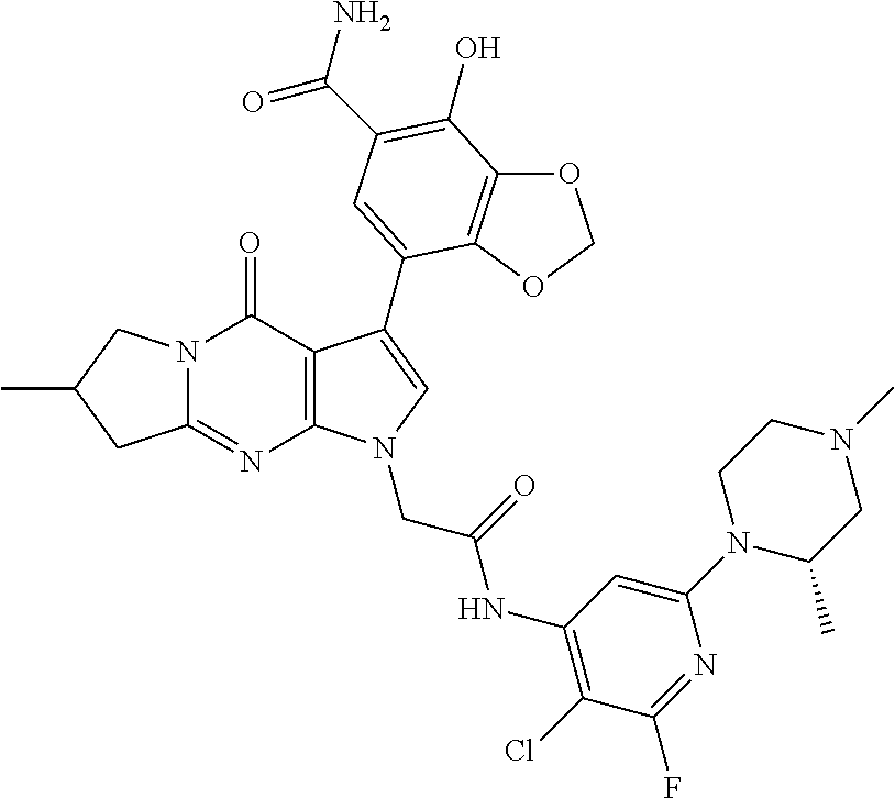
C12=NC3=C(C(=O)N1CC(C)C2)C(C1=CC(C(N)=O)=C(O)C2=C1OCO2)=CN3CC(=O)NC1=C(Cl)C(F)=NC(N2C(C)CN(C)CC2)=C1
